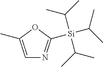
C1=C(C)OC([Si](C(C)C)(C(C)C)C(C)C)=N1
